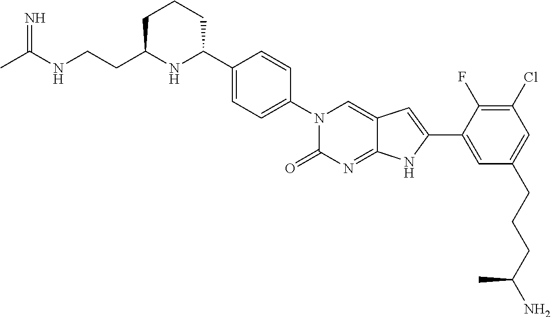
C1(C2=CC=C(N3C(=O)N=C4C(=C3)C=C(C3=CC(CCCC(N)C)=CC(Cl)=C3F)N4)C=C2)NC(CCNC(C)=N)CCC1
